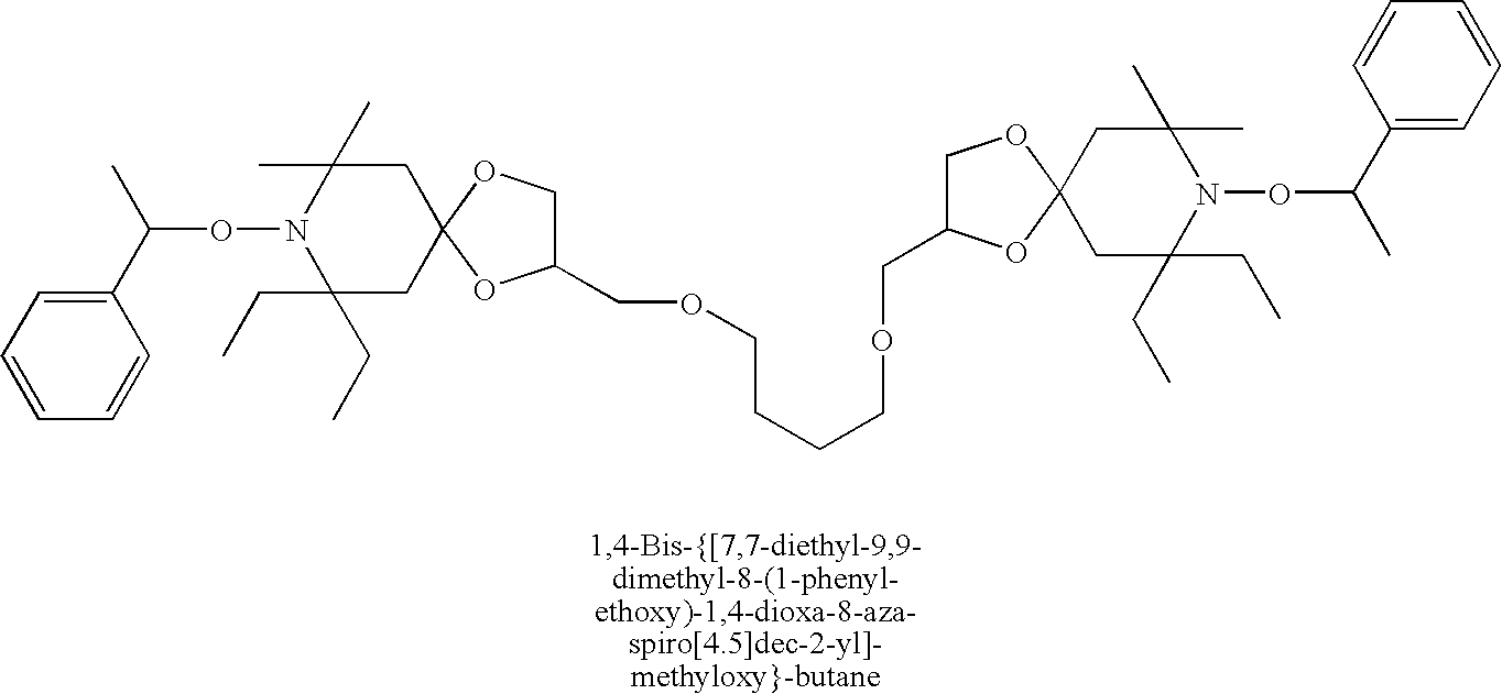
C1(C(C)ON2C(CC)(CC)CC3(CC2(C)C)OC(COCCCCOCC2COC4(O2)CC(CC)(CC)N(OC(C)C2=CC=CC=C2)C(C)(C)C4)CO3)=CC=CC=C1
